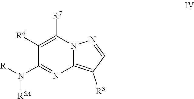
C1([R6])=C([R7])N2C(=C([R3])C=N2)N=C1N([R])[R5A]
